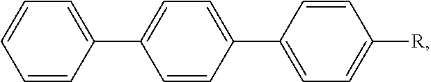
C1=CC(C2=CC=C(C3=CC=C([R])C=C3)C=C2)=CC=C1
